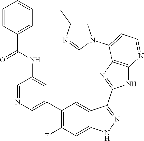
C1=NC=C(C2=C(F)C=C3C(=C2)C(C2=NC4=C(N2)N=CC=C4N2C=C(C)N=C2)=NN3)C=C1NC(C1=CC=CC=C1)=O
